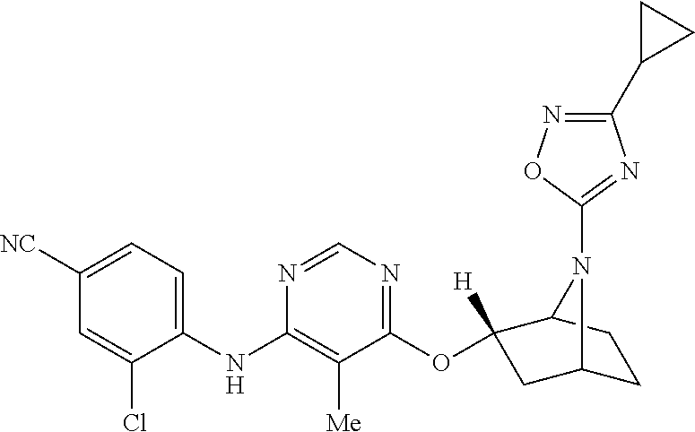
C1(NC2=C([Me])C(OC3([H])CC4CCC3N4C3=NC(C4CC4)=NO3)=NC=N2)=CC=C([NC])C=C1Cl
